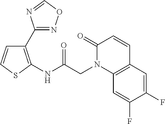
C1(C2=NOC=N2)=C(NC(=O)CN2C3=C(C=CC2=O)C=C(F)C(F)=C3)SC=C1
